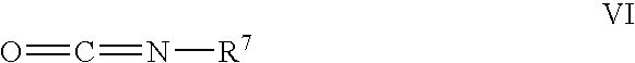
O=C=N[R7]
